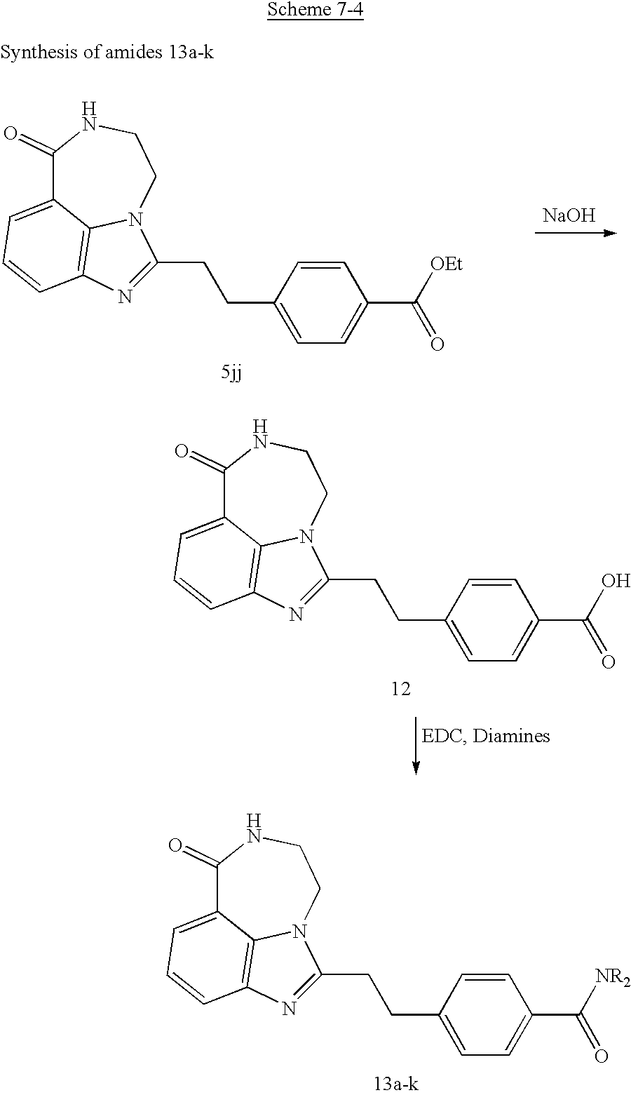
C1(=O)C2=CC=CC3=C2N(CCN1)C(CCC1=CC=C(C([NR2])=O)C=C1)=N3.C1(=O)C2=CC=CC3=C2N(CCN1)C(CCC1=CC=C(C([OEt])=O)C=C1)=N3.[NaOH].C1(=O)C2=CC=CC3=C2N(CCN1)C(CCC1=CC=C(C(O)=O)C=C1)=N3
